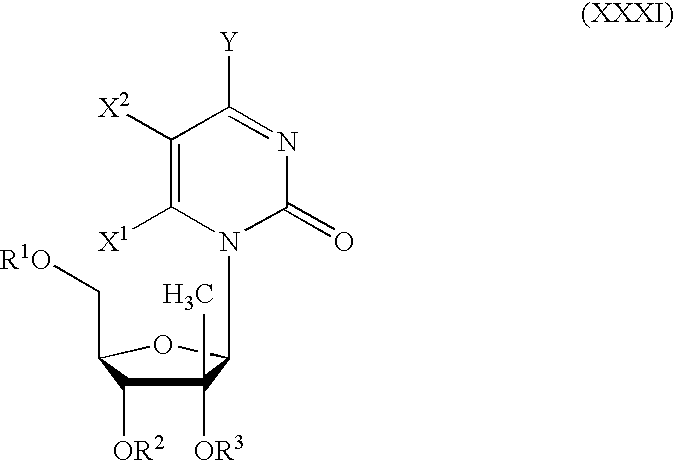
C1([OR3])(C)C([OR2])C(C[R1O])OC1N1C(=O)N=C([Y])C([X2])=C1[X1]
